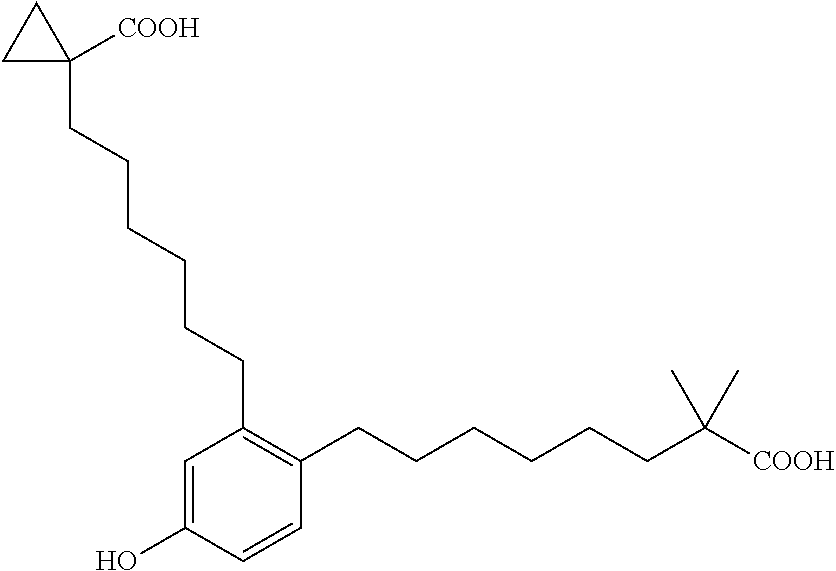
C1=C(O)C=CC(CCCCCCC([COOH])(C)C)=C1CCCCCCC1([COOH])CC1
